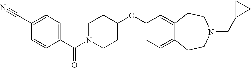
C1=C(OC2CCN(C(C3=CC=C(C#N)C=C3)=O)CC2)C=C2C(=C1)CCN(CC1CC1)CC2
